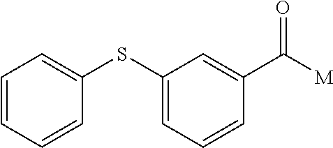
C1=CC=CC(SC2=CC=CC(C([M])=O)=C2)=C1
